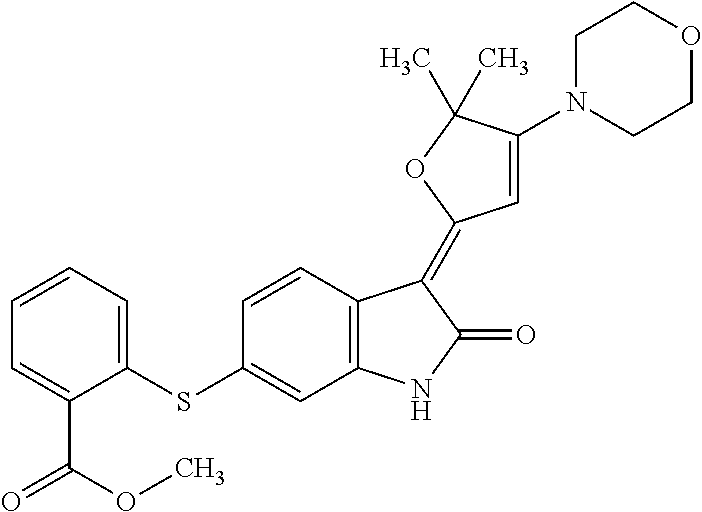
C1=CC(SC2=CC=CC=C2C(=O)OC)=CC2=C1C(=C1C=C(N3CCOCC3)C(C)(C)O1)C(=O)N2
